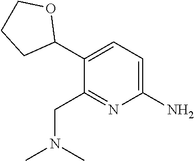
C1(N)=CC=C(C2OCCC2)C(CN(C)C)=N1
